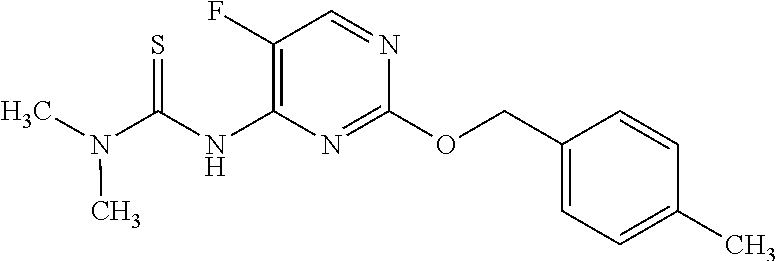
C1(C)=CC=C(COC2=NC(NC(N(C)C)=S)=C(F)C=N2)C=C1
